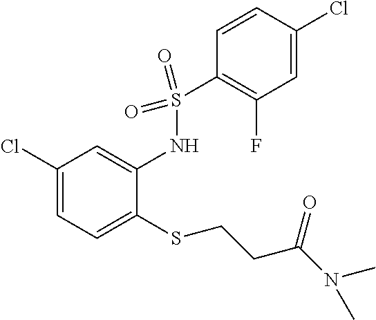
C1(Cl)=CC=C(SCCC(=O)N(C)C)C(NS(C2=C(F)C=C(Cl)C=C2)(=O)=O)=C1
